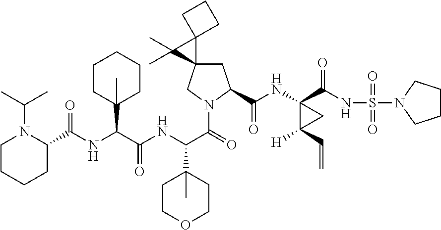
C1(C(NC(C(NC(C(=O)N2CC3(CC2C(NC2(C(=O)NS(=O)(=O)N4CCCC4)C(C=C)([H])C2)=O)C2(C3(C)C)CCC2)C2(C)CCOCC2)=O)C2(C)CCCCC2)=O)N(C(C)C)CCCC1
